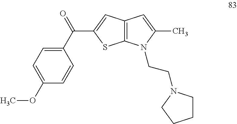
C1=C(OC)C=CC(C(=O)C2=CC3=C(S2)N(CCN2CCCC2)C(C)=C3)=C1
